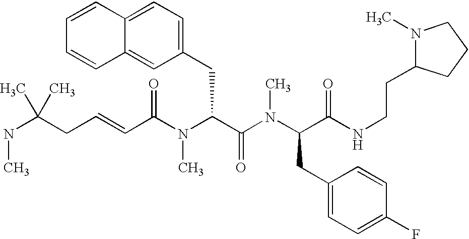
N(C(CC=CC(N(C(C(N(C(CC1=CC=C(F)C=C1)C(NCCC1N(C)CCC1)=O)C)=O)CC1=CC=C2C(=C1)C=CC=C2)C)=O)(C)C)C
